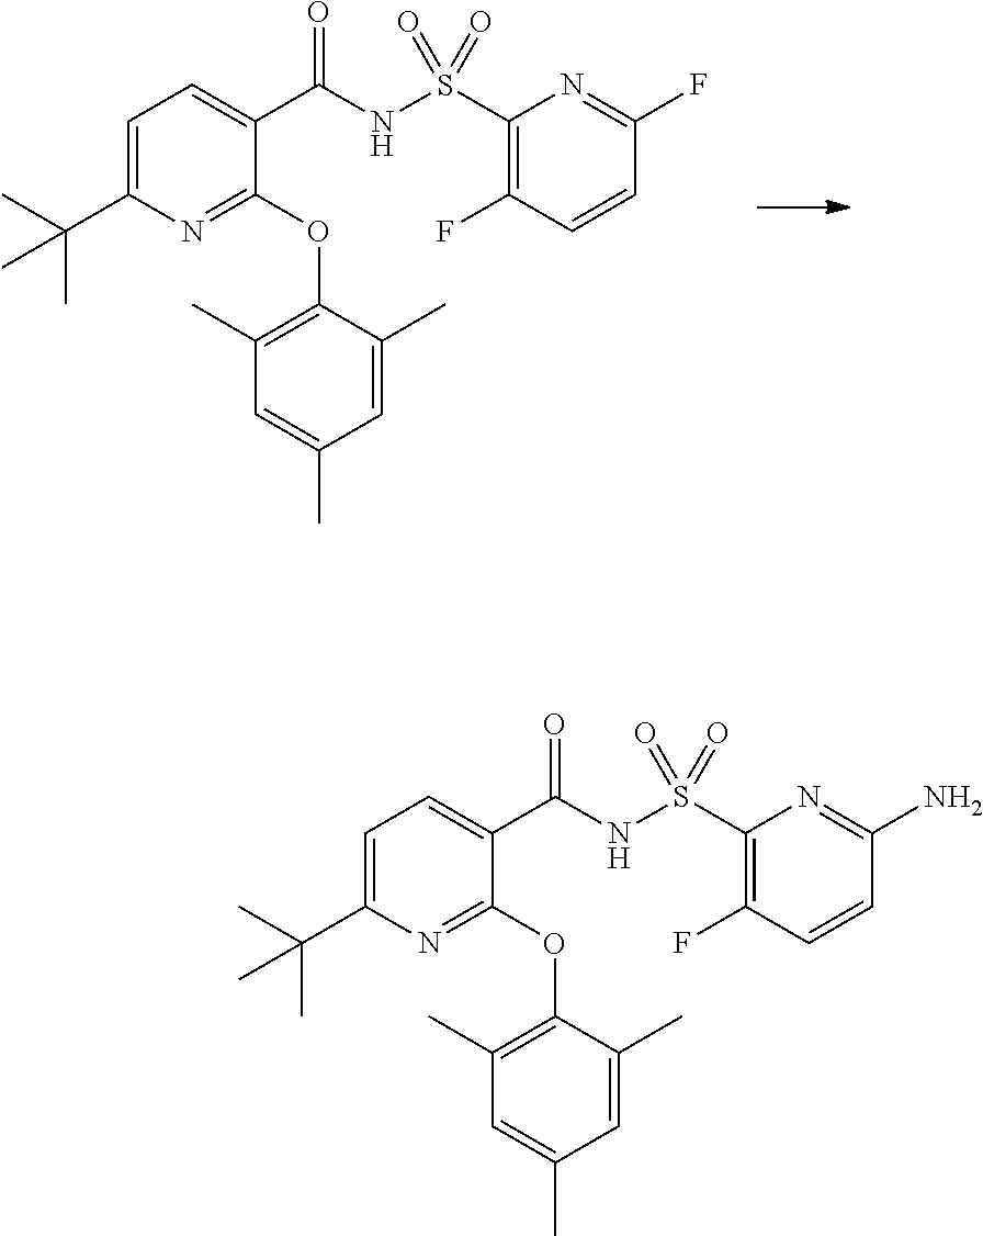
C1=C(C(C)(C)C)N=C(OC2=C(C)C=C(C)C=C2C)C(C(NS(C2=C(F)C=CC(F)=N2)(=O)=O)=O)=C1.C1=C(C(C)(C)C)N=C(OC2=C(C)C=C(C)C=C2C)C(C(NS(C2=C(F)C=CC(N)=N2)(=O)=O)=O)=C1
